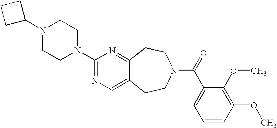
C1C(N2CCN(C3=NC=C4C(=N3)CCN(C(=O)C3=CC=CC(OC)=C3OC)CC4)CC2)CC1
